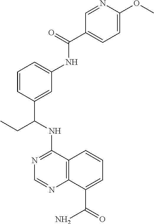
N1=C(NC(C2=CC(NC(=O)C3=CC=C(OC)N=C3)=CC=C2)CC)C2=C(N=C1)C(C(=O)N)=CC=C2
